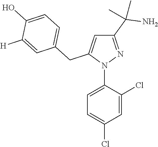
C1=C(N2N=C(C(N)(C)C)C=C2CC2=CC=C(O)C([H])=C2)C(Cl)=CC(Cl)=C1
